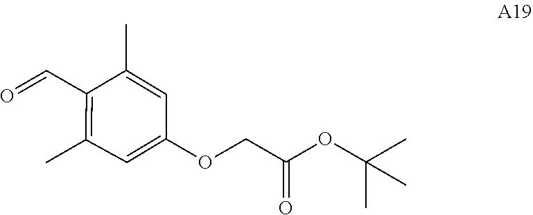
C(C(=O)OC(C)(C)C)OC1=CC(C)=C(C=O)C(C)=C1
